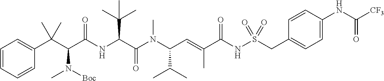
C1=CC=CC(C(C(C(NC(C(N(C(C=C(C(NS(CC2=CC=C(NC([CF3])=O)C=C2)(=O)=O)=O)C)C(C)C)C)=O)C(C)(C)C)=O)N([Boc])C)(C)C)=C1
